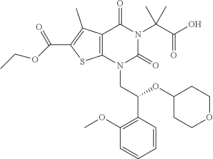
C12=C(N(CC(C3=C(OC)C=CC=C3)OC3CCOCC3)C(=O)N(C(C(O)=O)(C)C)C1=O)SC(C(=O)OCC)=C2C
